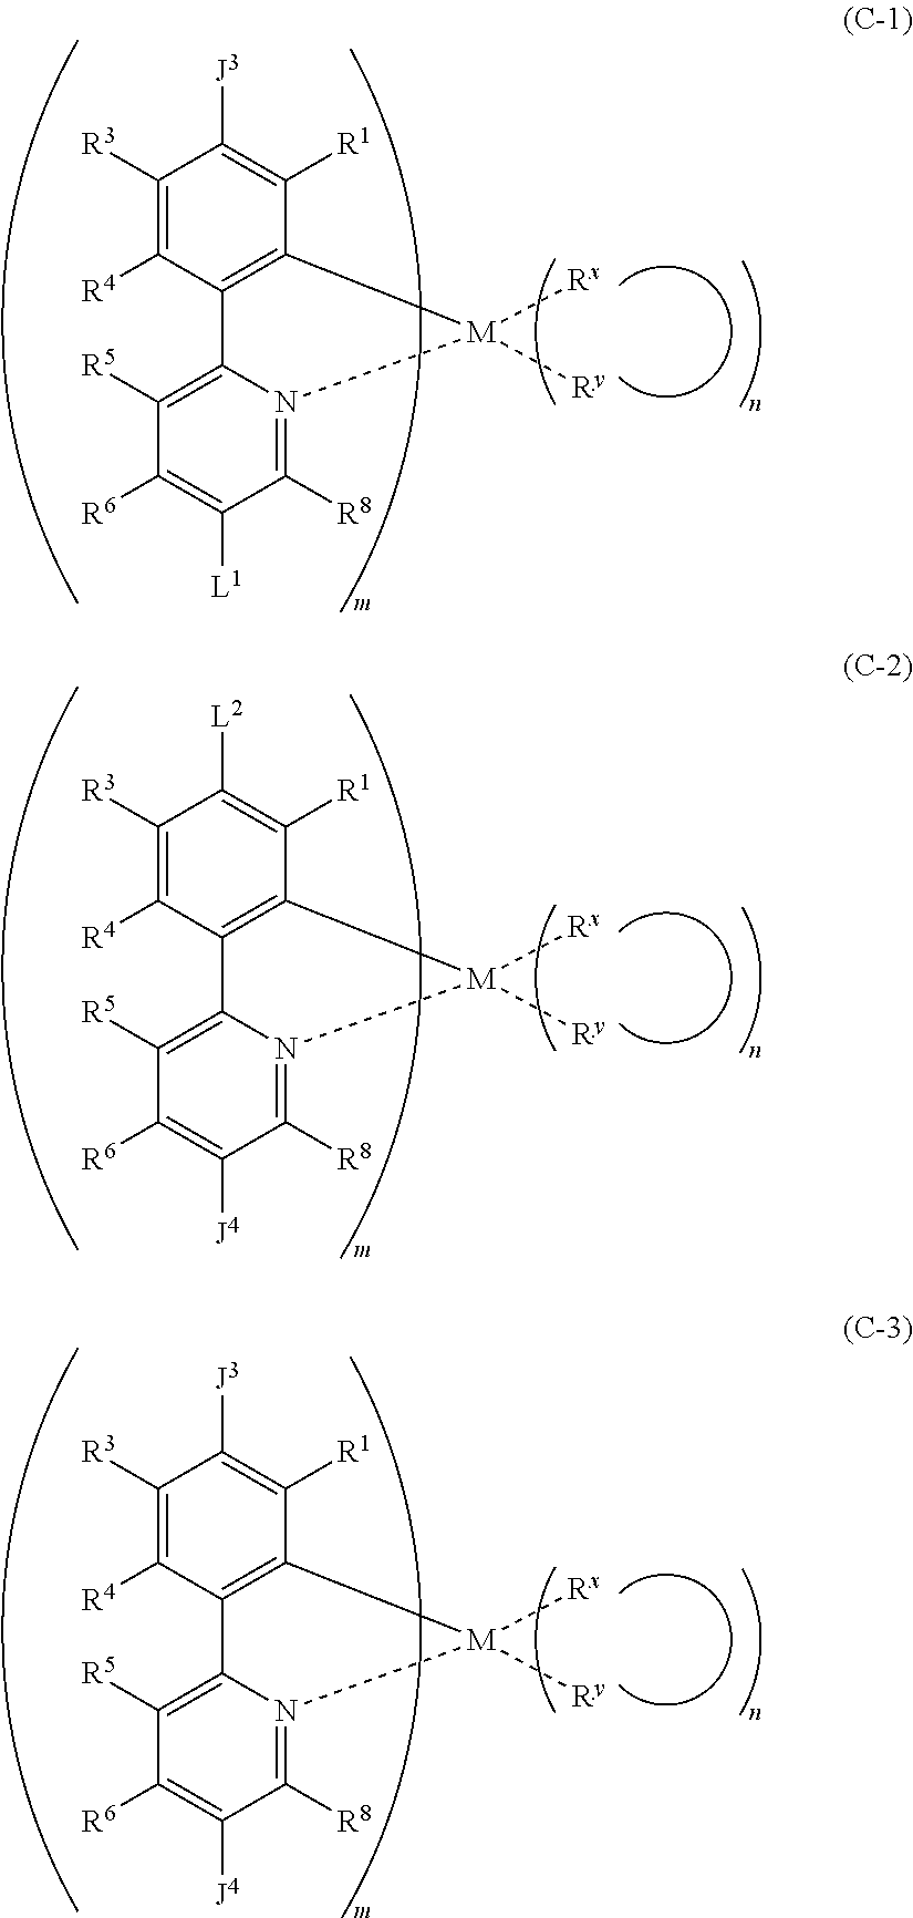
C1([R3])=C([R4])C2=C(C([R1])=C1[J3])[M]([Rx])([Ry])N1=C([R8])C([L1])=C([R6])C([R5])=C21.C1([R3])=C([R4])C2=C(C([R1])=C1[L2])[M]([Rx])([Ry])N1=C([R8])C([J4])=C([R6])C([R5])=C21.C1([R3])=C([R4])C2=C(C([R1])=C1[J3])[M]([Rx])([Ry])N1=C([R8])C([J4])=C([R6])C([R5])=C21
